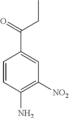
C1=CC(N)=C([NO2])C=C1C(CC)=O
